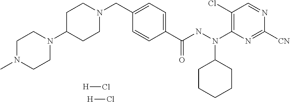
N1(C2CCN(CC3=CC=C(C(NN(C4=C(Cl)C=NC([CN])=N4)C4CCCCC4)=O)C=C3)CC2)CCN(C)CC1.[H]Cl.[H]Cl
